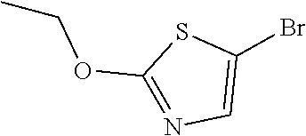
O(CC)C1=NC=C(Br)S1
